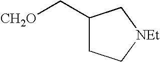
C1(C[CH2O])CC[NEt]C1
